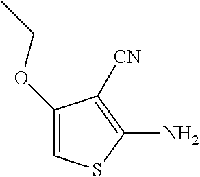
C1(OCC)=CSC(N)=C1[CN]
